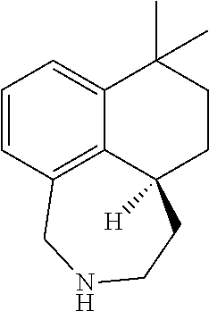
C1=CC2=C3C(=C1)C(C)(C)CCC3([H])CCNC2
